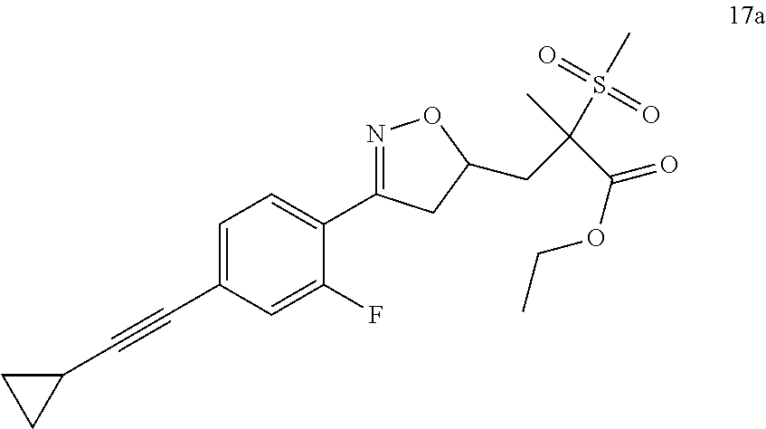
C1=C(C#CC2CC2)C=C(F)C(C2=NOC(CC(C(OCC)=O)(S(C)(=O)=O)C)C2)=C1
